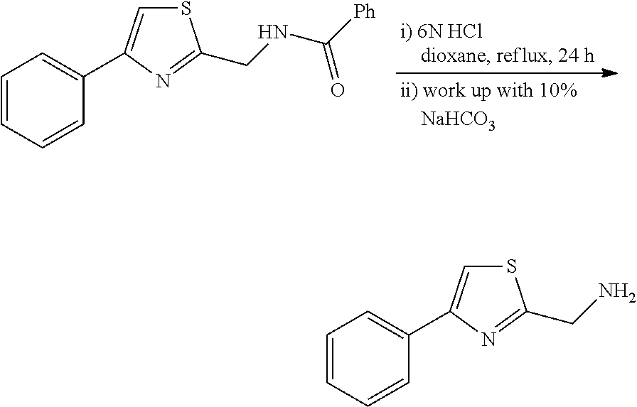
C1=CC=CC(C2=CSC(CNC([Ph])=O)=N2)=C1.C1=CC=CC(C2=CSC(CN)=N2)=C1
